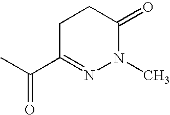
C1C(C(=O)C)=NN(C)C(=O)C1
